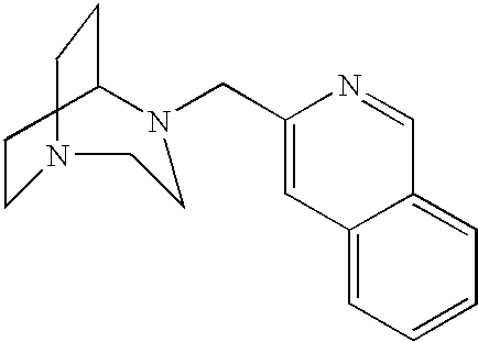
C1CN(CC2=CC3=CC=CC=C3C=N2)CCN(CC)C1
